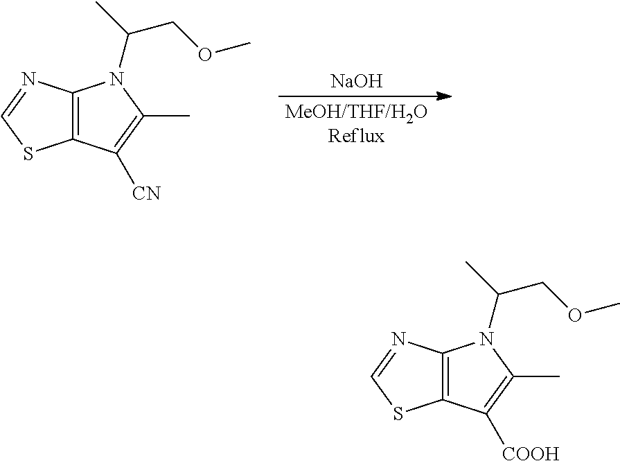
[MeOH/THF/H2OReflux].[NaOH].C12=C(N=CS1)N(C(C)COC)C(C)=C2[CN].C12=C(N=CS1)N(C(C)COC)C(C)=C2[COOH]
